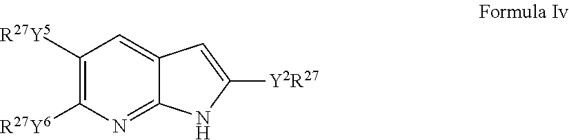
C1([R27Y5])=C([R27Y6])N=C2C(=C1)C=C([Y2R27])N2
